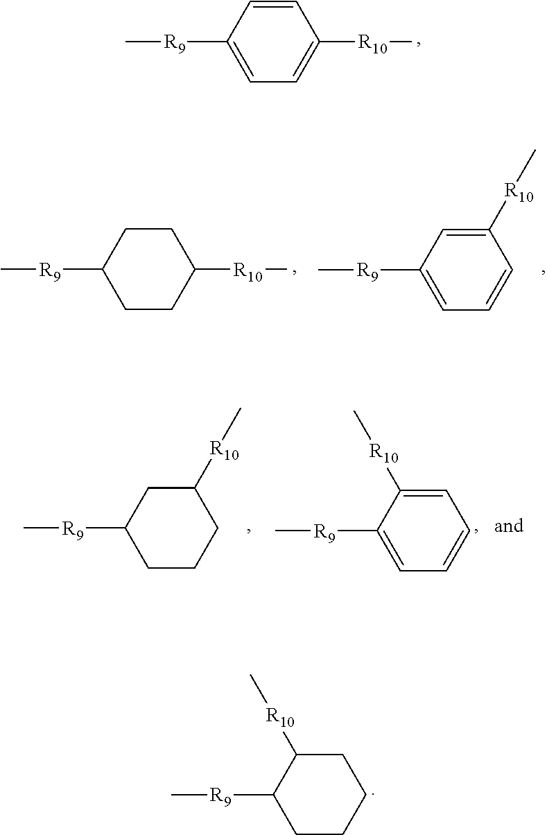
C1=CC([R9]C)=CC=C1[R10]C.C1C([R10]C)C([R9]C)CCC1.C1CC([R9]C)CCC1[R10]C.C1([R10]C)=CC([R9]C)=CC=C1.C1([R10]C)CC([R9]C)CCC1.C1=C([R10]C)C([R9]C)=CC=C1
